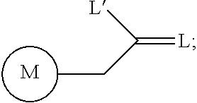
C(=[L])([L])CC.[M]
